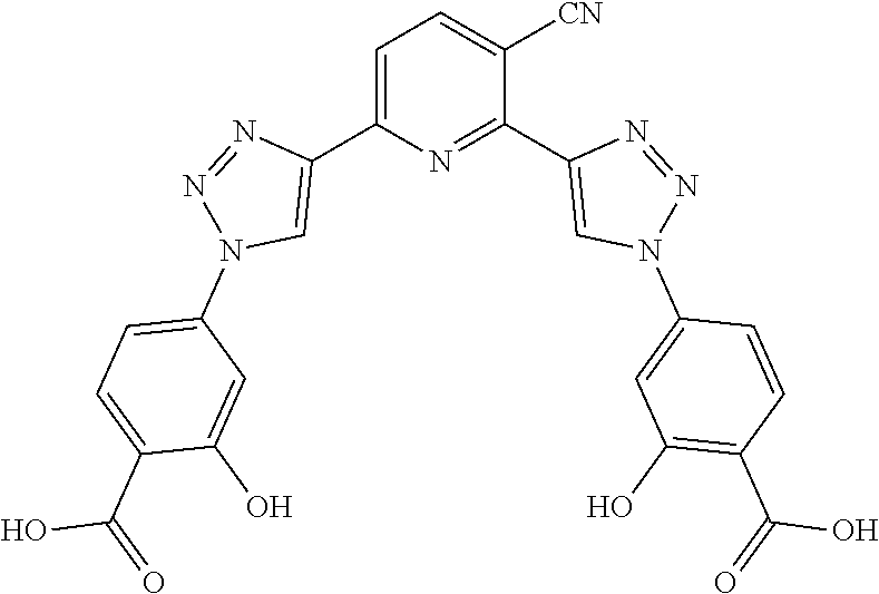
C1=C(C2=CN(C3=CC=C(C(=O)O)C(O)=C3)N=N2)N=C(C2=CN(C3=CC(O)=C(C(=O)O)C=C3)N=N2)C([CN])=C1
